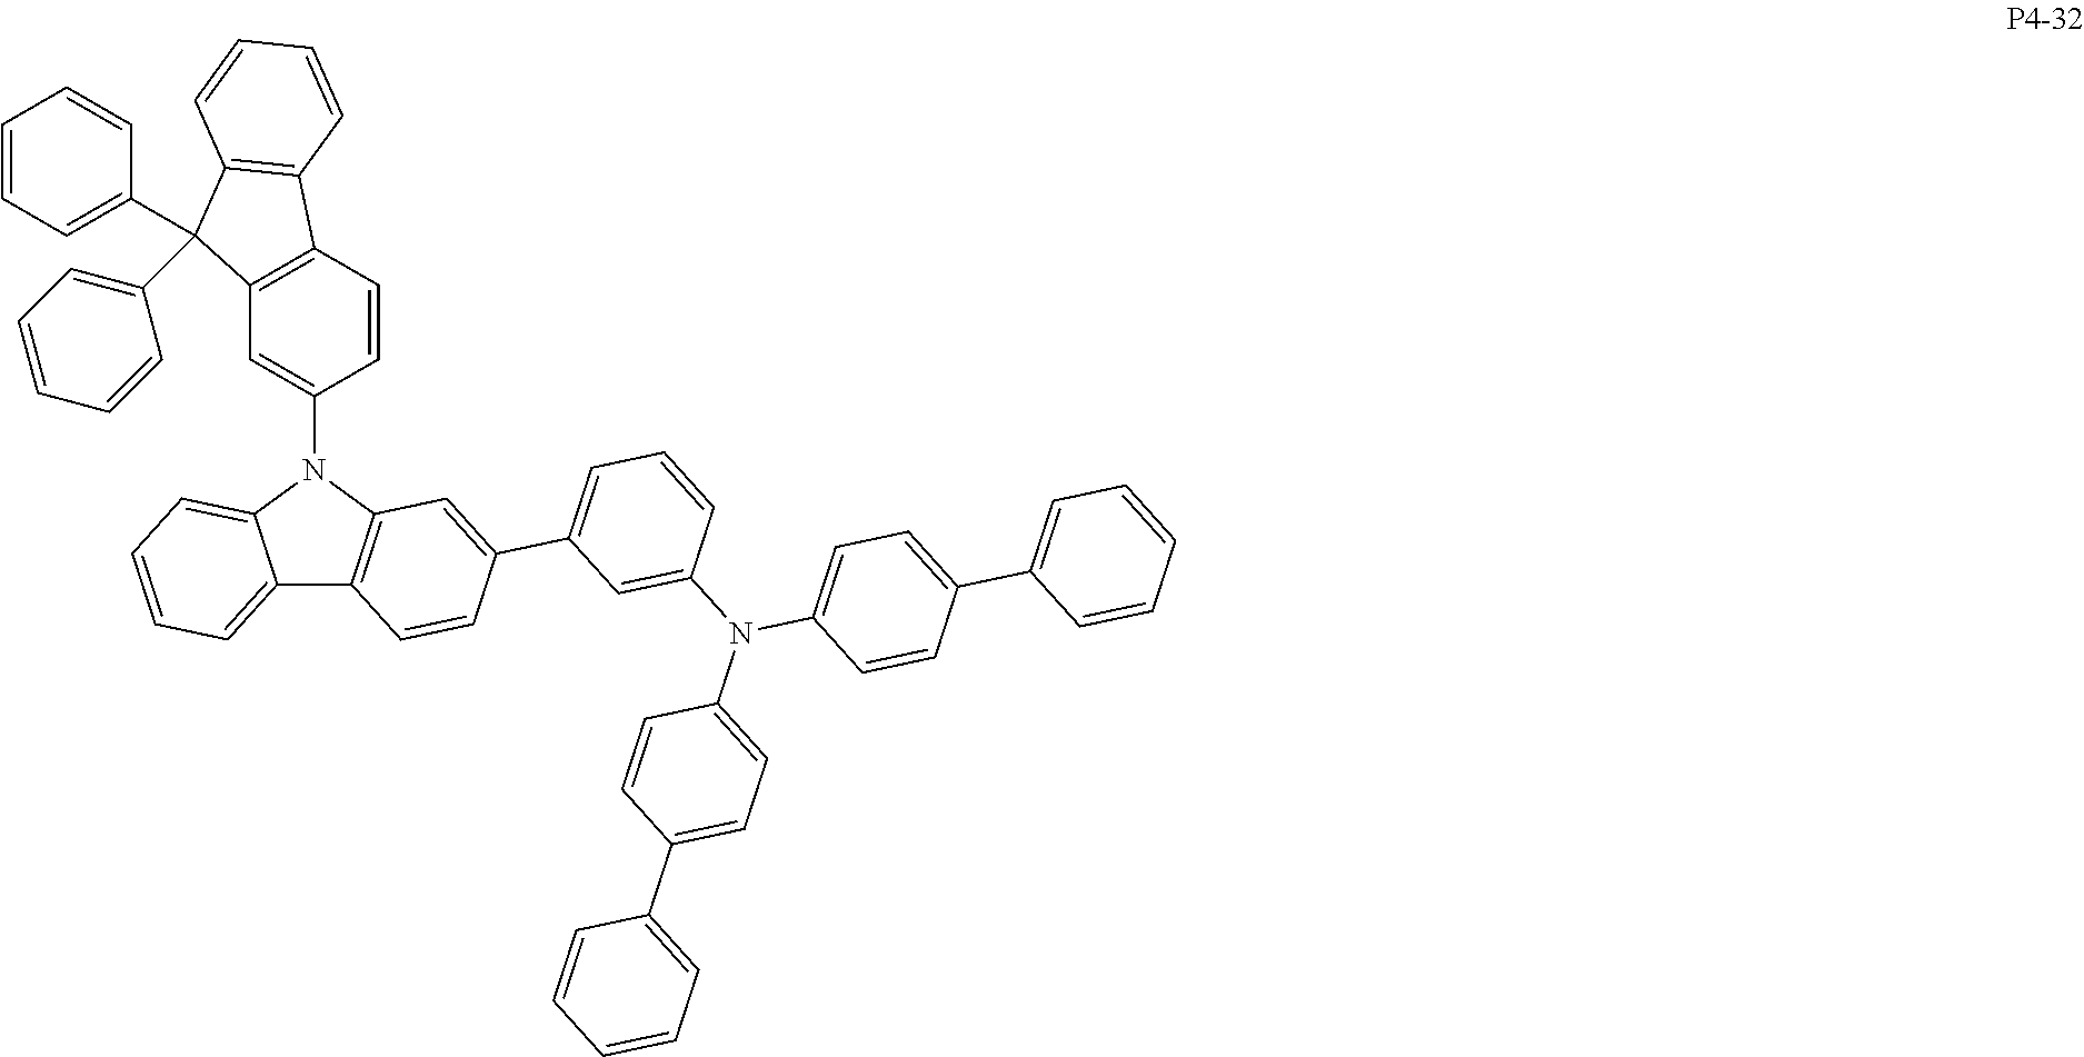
C12=CC=CC=C1N(C1=CC3=C(C=C1)C1=C(C3(C3=CC=CC=C3)C3=CC=CC=C3)C=CC=C1)C1=C2C=CC(C2=CC=CC(N(C3=CC=C(C4=CC=CC=C4)C=C3)C3=CC=C(C4=CC=CC=C4)C=C3)=C2)=C1
